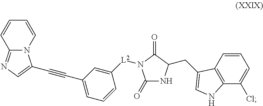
N12C(=NC=C1C#CC1=CC=CC([L2]N3C(=O)NC(CC4=CNC5=C4C=CC=C5Cl)C3=O)=C1)C=CC=C2
